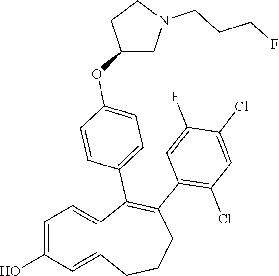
C1=C(O)C=C2C(=C1)C(C1=CC=C(OC3CN(CCCF)CC3)C=C1)=C(C1=C(Cl)C=C(Cl)C(F)=C1)CCC2
